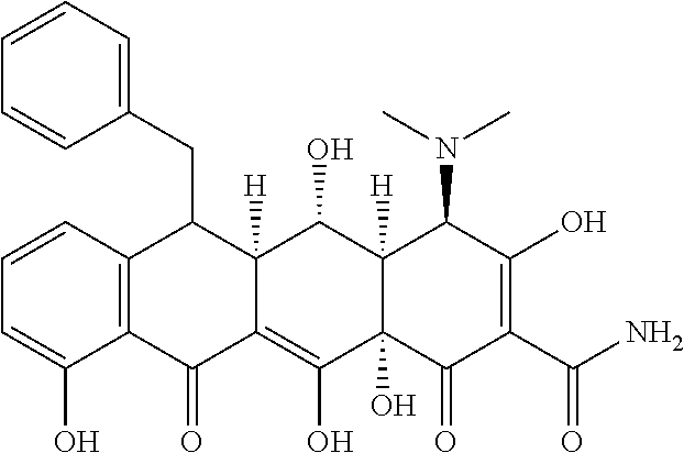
C1=CC2=C(C(O)=C1)C(=O)C1=C(O)C3(O)C([H])(C(O)C1([H])C2CC1=CC=CC=C1)C(N(C)C)C(O)=C(C(N)=O)C3=O
